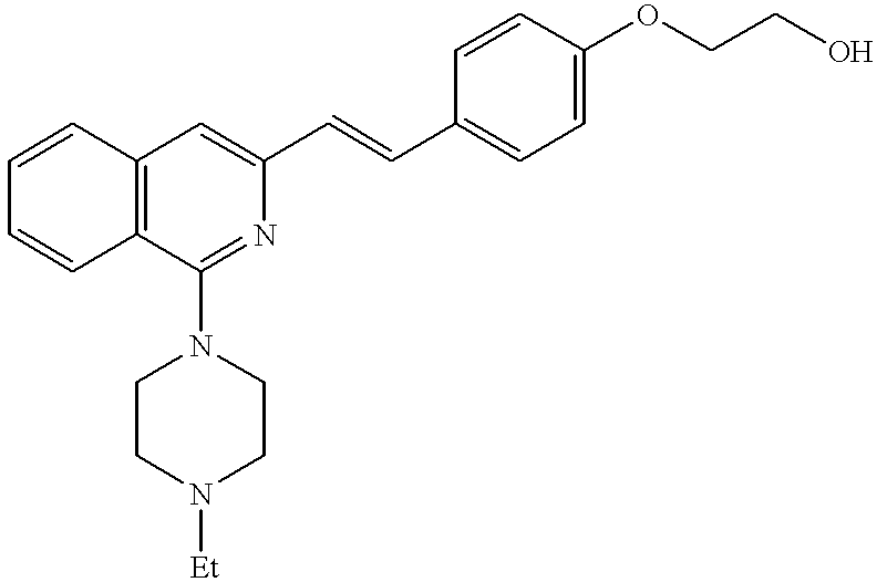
C1=CC2=C(C=C1)C(N1CCN([Et])CC1)=NC(C=CC1=CC=C(OCCO)C=C1)=C2
